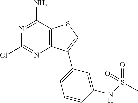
N1=C(N)C2=C(N=C1Cl)C(C1=CC=CC(NS(=O)(=O)C)=C1)=CS2
